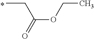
C(C)C(OCC)=O
